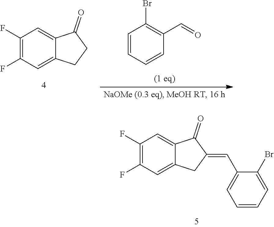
C1(F)=C(F)C=C2C(=C1)C(=O)C(=CC1=CC=CC=C1Br)C2.C1(F)=C(F)C=C2C(=C1)C(=O)CC2.C1=CC=CC(C=O)=C1Br
